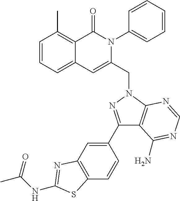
C1=CC=C2C(=C1C)C(=O)N(C1=CC=CC=C1)C(CN1C3=C(C(C4=CC5=C(C=C4)SC(NC(C)=O)=N5)=N1)C(N)=NC=N3)=C2
